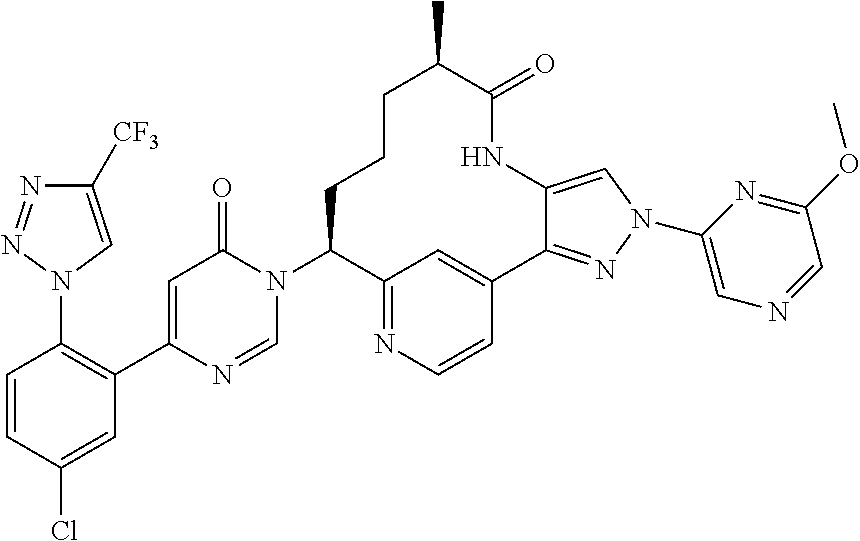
C1([CF3])=CN(C2=C(C3=CC(=O)N(C4CCCC(C)C(=O)NC5=CN(C6=CN=CC(OC)=N6)N=C5C5=CC4=NC=C5)C=N3)C=C(Cl)C=C2)N=N1
